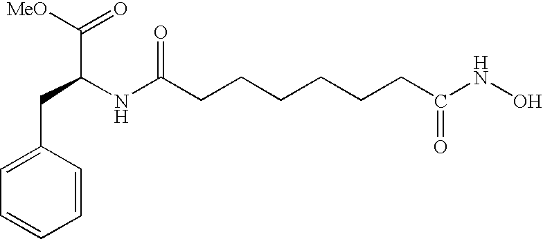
C1=C(CC(C([MeO])=O)NC(CCCCCCC(NO)=O)=O)C=CC=C1
